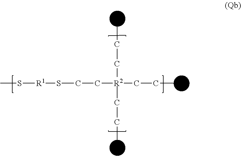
CS[R1]SCC[R2](CCC)(CCC)CCC
